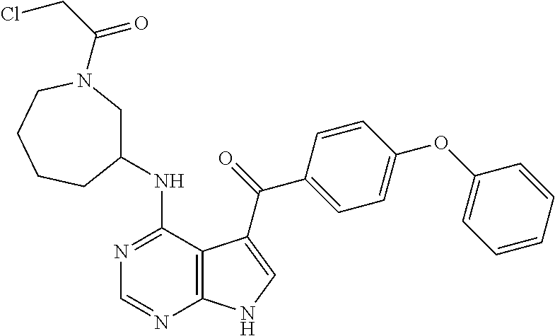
C1=CC=CC(OC2=CC=C(C(=O)C3=CNC4=C3C(NC3CN(C(CCl)=O)CCCC3)=NC=N4)C=C2)=C1
